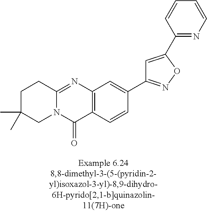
C1C(C)(C)CN2C(=NC3=C(C2=O)C=CC(C2=NOC(C4=NC=CC=C4)=C2)=C3)C1
